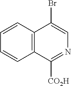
C12=C(C=CC=C1)C(Br)=CN=C2[CO2H]
